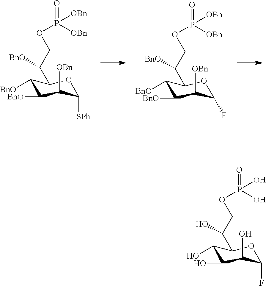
C1([BnO])C([BnO])C([OBn])C([SPh])OC1C(COP(=O)([OBn])[OBn])[BnO].C1([BnO])C([BnO])C([OBn])C(F)OC1C(COP(=O)([OBn])[OBn])[BnO].C1(O)C(O)C(O)C(F)OC1C(COP(=O)(O)O)O
